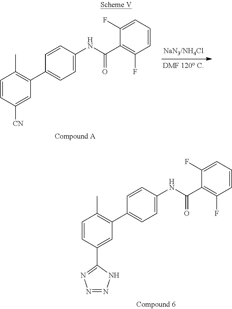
C1=CC([CN])=CC(C2=CC=C(NC(=O)C3=C(F)C=CC=C3F)C=C2)=C1C.C1=CC(C2=NN=NN2)=CC(C2=CC=C(NC(=O)C3=C(F)C=CC=C3F)C=C2)=C1C
